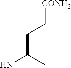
[CONH2]CCC(N)C
